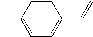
C1(C)=CC=C(C=C)C=C1
